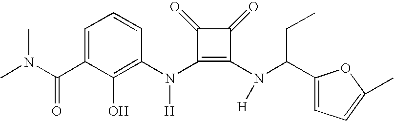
C(C1=CC=CC(N(C2=C(N([H])C(C3=CC=C(C)O3)CC)C(=O)C2=O)[H])=C1O)(=O)N(C)C
